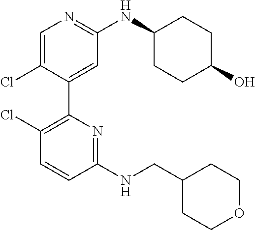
C1=C(Cl)C(C2=C(Cl)C=CC(NCC3CCOCC3)=N2)=CC(NC2CCC(O)CC2)=N1
